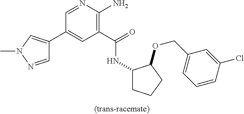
C1(C2=CN(C)N=C2)=CC(C(=O)NC2CCCC2OCC2=CC=CC(Cl)=C2)=C(N)N=C1
